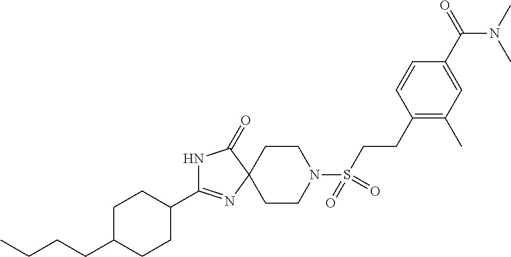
N1C(C2CCC(CCCC)CC2)=NC2(C1=O)CCN(S(CCC1=C(C)C=C(C(=O)N(C)C)C=C1)(=O)=O)CC2
